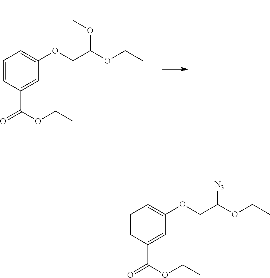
C1=CC(C(=O)OCC)=CC(OCC(OCC)OCC)=C1.C1=CC(C(=O)OCC)=CC(OCC(OCC)[N3])=C1
